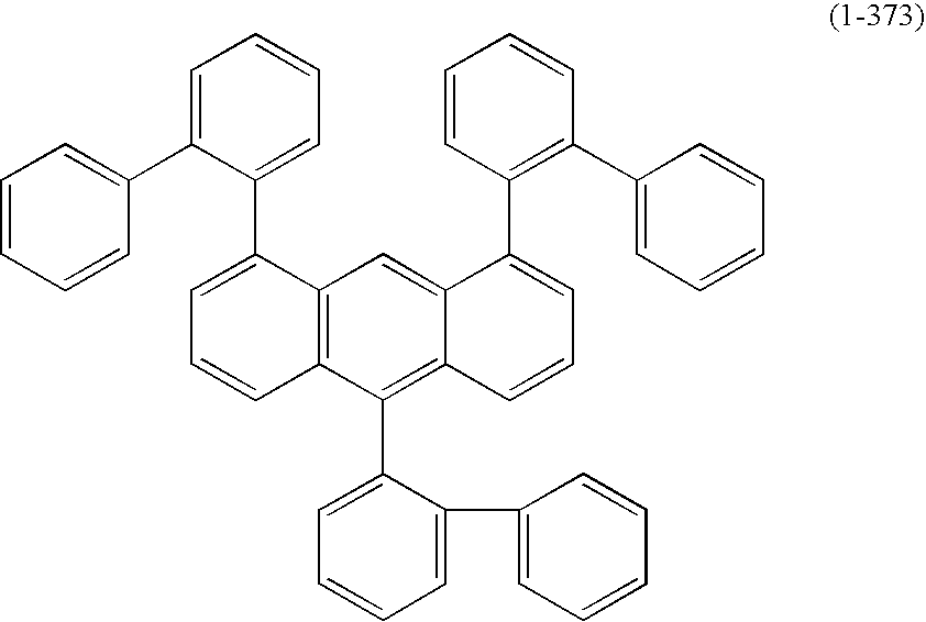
C1=CC=C(C2=CC=CC3=C2C=C2C(=C3C3=CC=CC=C3C3=CC=CC=C3)C=CC=C2C2=C(C3=CC=CC=C3)C=CC=C2)C(C2=CC=CC=C2)=C1
